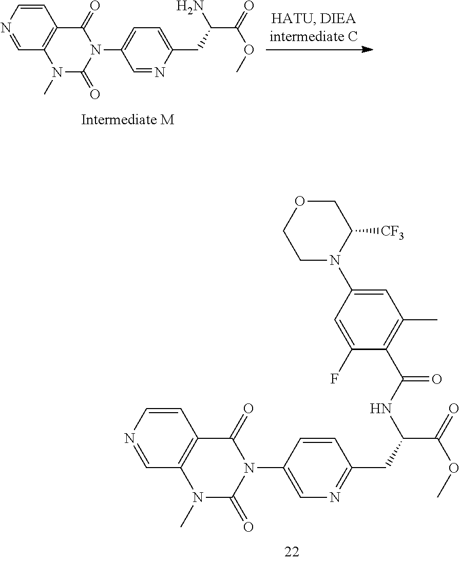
C1=CN=CC2=C1C(=O)N(C1=CN=C(CC(C(=O)OC)NC(=O)C3=C(C)C=C(N4C([CF3])COCC4)C=C3F)C=C1)C(=O)N2C.C1=CN=CC2=C1C(=O)N(C1=CC=C(CC(C(=O)OC)N)N=C1)C(=O)N2C
